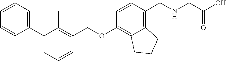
C1=CC=C(C2=CC=CC(COC3=C4C(=C(CNCC(O)=O)C=C3)CCC4)=C2C)C=C1
